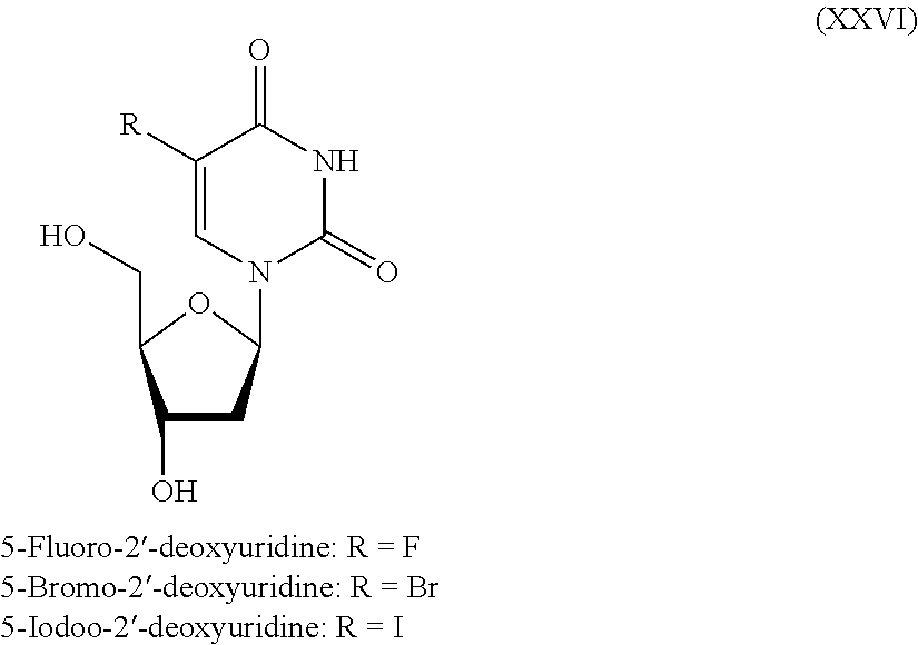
C1([R])=CN(C2CC(O)C(CO)O2)C(=O)NC1=O
